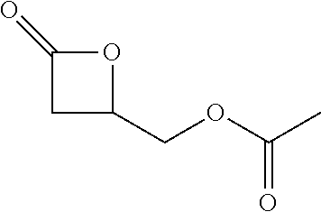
O1C(=O)CC1COC(C)=O
